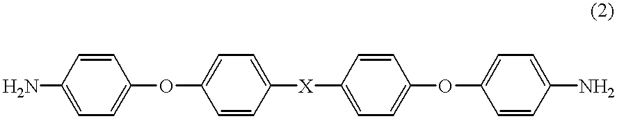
NC1=CC=C(OC2=CC=C([X]C3=CC=C(OC4=CC=C(N)C=C4)C=C3)C=C2)C=C1
